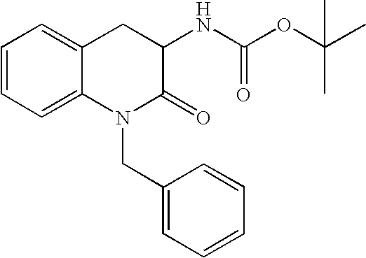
C1=CC=C2C(=C1)CC(NC(OC(C)(C)C)=O)C(=O)N2CC1=CC=CC=C1
